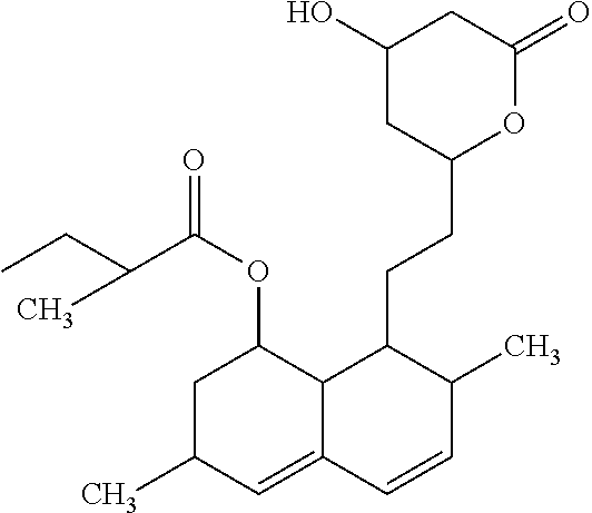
C1(O)CC(CCC2C3C(=CC(C)CC3OC(C(CC)C)=O)C=CC2C)OC(=O)C1
